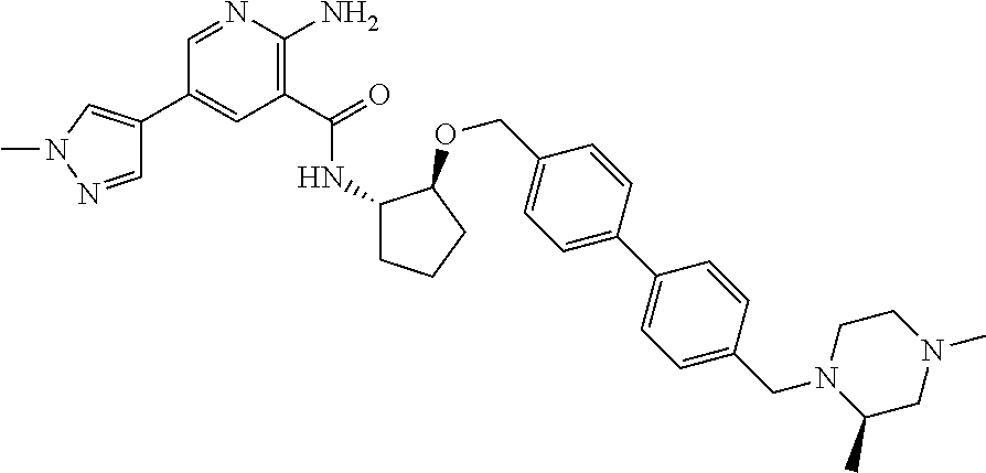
C1(C(=O)NC2CCCC2OCC2=CC=C(C3=CC=C(CN4CCN(C)CC4C)C=C3)C=C2)=C(N)N=CC(C2=CN(C)N=C2)=C1
